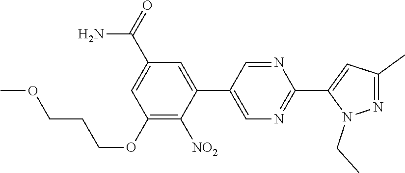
C1(OCCCOC)=C([NO2])C(C2=CN=C(C3=CC(C)=NN3CC)N=C2)=CC(C(N)=O)=C1
